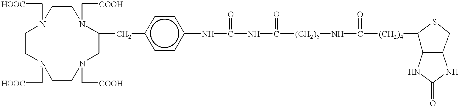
C1CN(C[COOH])CC(Cc2ccc(NC(NC(=O)[(CH2)5]NC(=O)[(CH2)4]C3C4C(CS3)NC(=O)N4)=O)cc2)N(C[COOH])CCN(C[HOOC])CCN1C[HOOC]
